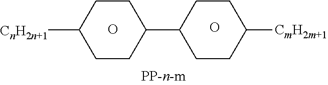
C1CC([CnH2n+1])CCC1C1CCC([CmH2m+1])CC1.O.O
